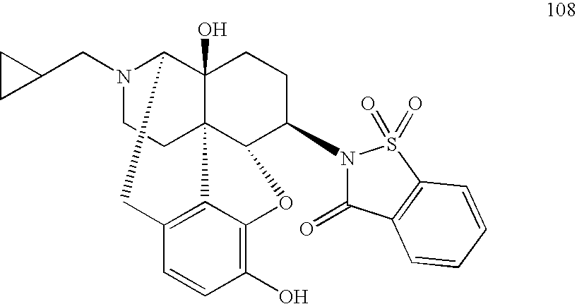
N1(CC2CC2)CCC23C4(O)C1CC1=C2C(=C(O)C=C1)OC3C(N1C(=O)C2=C(S1(=O)=O)C=CC=C2)CC4
